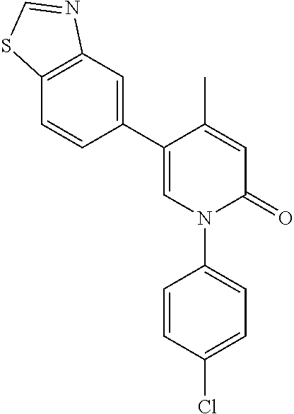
C1=C(C)C(C2=CC3=C(C=C2)SC=N3)=CN(C2=CC=C(Cl)C=C2)C1=O
